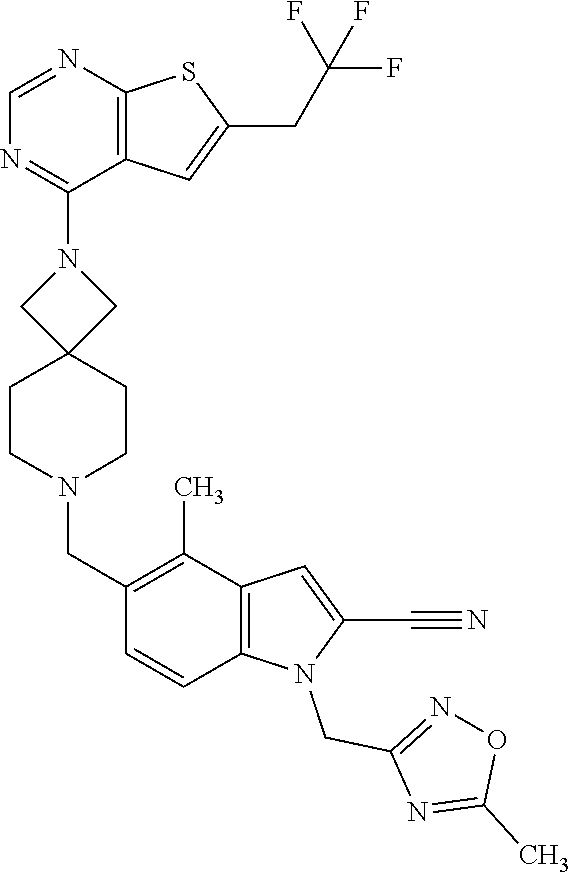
N1(C2=NC=NC3=C2C=C(CC(F)(F)F)S3)CC2(CCN(CC3=C(C)C4=C(C=C3)N(CC3=NOC(C)=N3)C(C#N)=C4)CC2)C1
